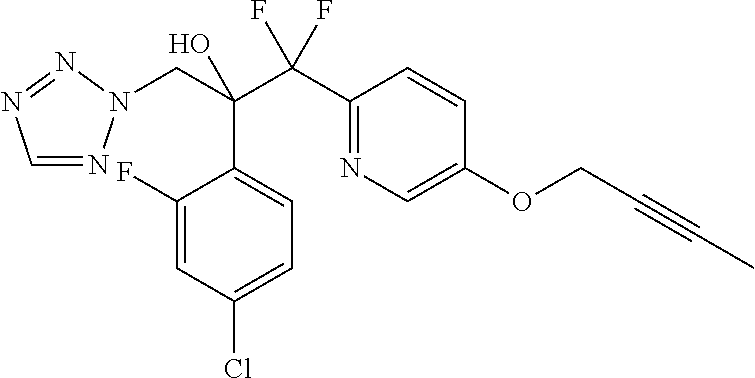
C1=NN(CC(C(C2=NC=C(OCC#CC)C=C2)(F)F)(O)C2=CC=C(Cl)C=C2F)N=N1
